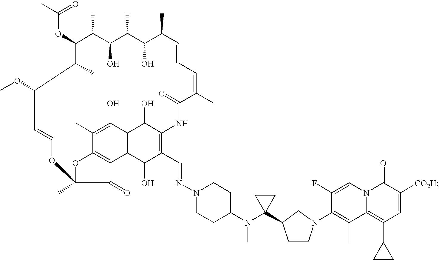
C1(OC(C)=O)C(C)C(O)C(C)C(O)C(C)C=CC=C(C)C(=O)NC2=C(C=NN3CCC(N(C4(C5CCN(C6=C(C)C7=C(C8CC8)C=C([CO2H])C(=O)N7C=C6F)C5)CC4)C)CC3)C(O)C3=C(C2O)C(O)=C(C)C2=C3C(=O)C(C)(O2)OC=CC(OC)C1C
